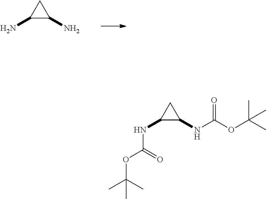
NC1C(N)C1.C(NC1C(NC(OC(C)(C)C)=O)C1)(OC(C)(C)C)=O
